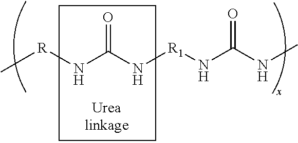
C[R]NC(=O)N[R1]NC(=O)NC
